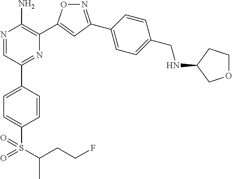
N1=C(C2=CC=C(CNC3COCC3)C=C2)C=C(C2=C(N)N=CC(C3=CC=C(S(=O)(=O)C(CCF)C)C=C3)=N2)O1
